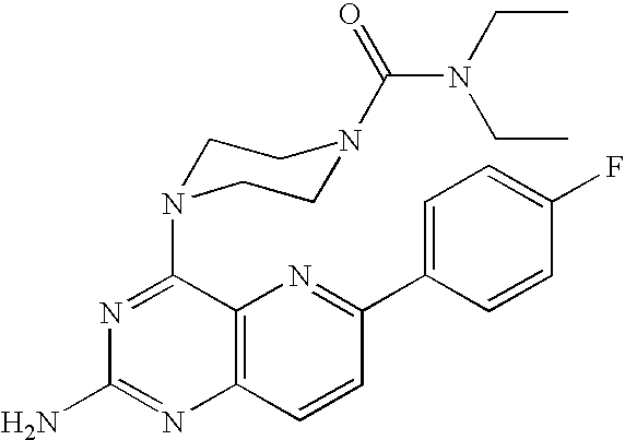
C12=C(C=CC(C3=CC=C(F)C=C3)=N1)N=C(N)N=C2N1CCN(C(=O)N(CC)CC)CC1
